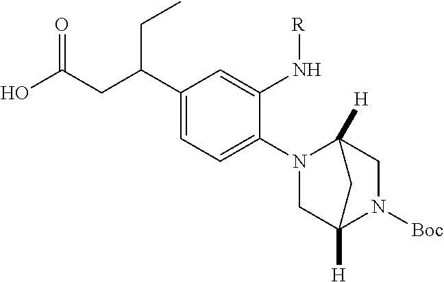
C1(N2CC3([H])N([Boc])CC2([H])C3)=CC=C(C(CC(O)=O)CC)C=C1N[R]
